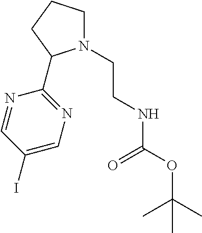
C1(I)=CN=C(C2N(CCNC(OC(C)(C)C)=O)CCC2)N=C1
